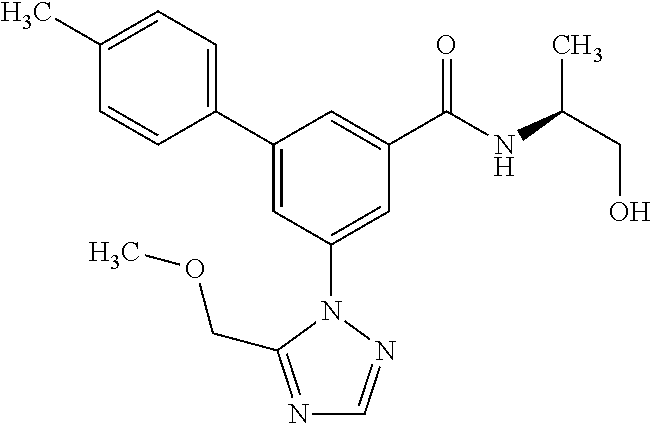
C1(C2=CC(N3N=CN=C3COC)=CC(C(NC(CO)C)=O)=C2)=CC=C(C)C=C1
